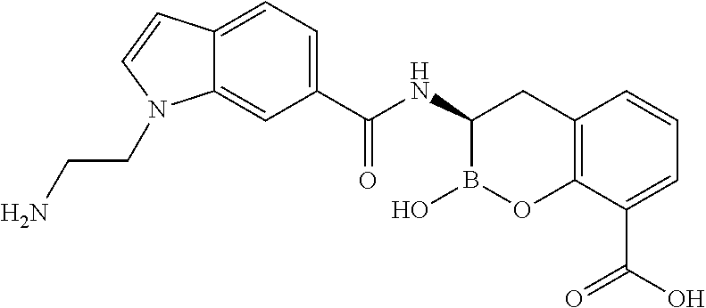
C12=C(C(C(O)=O)=CC=C1)OB(O)C(NC(=O)C1=CC=C3C(=C1)N(CCN)C=C3)C2
